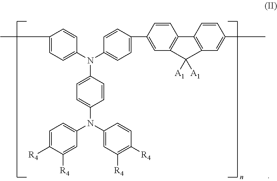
C1(C)=CC=C(N(C2=CC=C(C3=CC4=C(C=C3)C3=C(C=C(C)C=C3)C4([A1])[A1])C=C2)C2=CC=C(N(C3=CC=C([R4])C([R4])=C3)C3=CC([R4])=C([R4])C=C3)C=C2)C=C1
